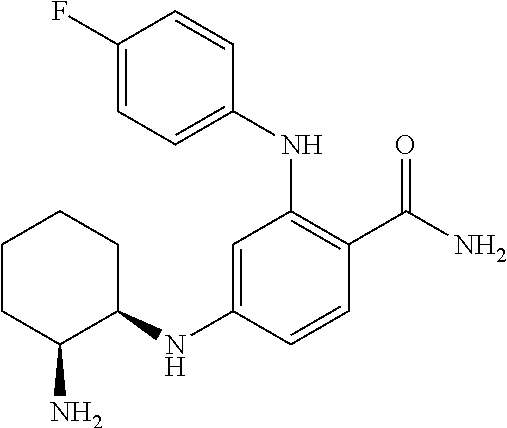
C1(NC2CCCCC2N)=CC(NC2=CC=C(F)C=C2)=C(C(N)=O)C=C1
